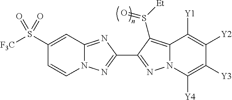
N12C(=NC(C3=NN4C(=C3S([Et])=O)C([Y1])=C([Y2])C([Y3])=C4[Y4])=N1)C=C(S([F3C])(=O)=O)C=C2
